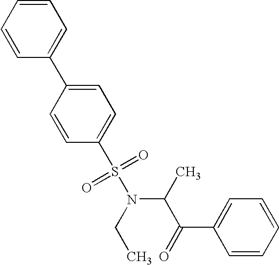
C1=CC=CC=C1C1=CC=C(S(N(C(C)C(=O)C2=CC=CC=C2)CC)(=O)=O)C=C1
